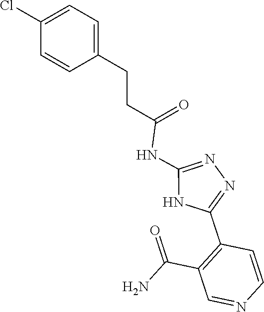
N1=C(NC(CCC2=CC=C(Cl)C=C2)=O)NC(C2=C(C(N)=O)C=NC=C2)=N1
